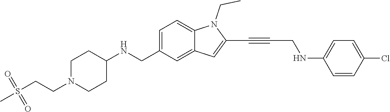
C1=C2C(=CC=C1CNC1CCN(CCS(C)(=O)=O)CC1)N(CC)C(C#CCNC1=CC=C(Cl)C=C1)=C2
